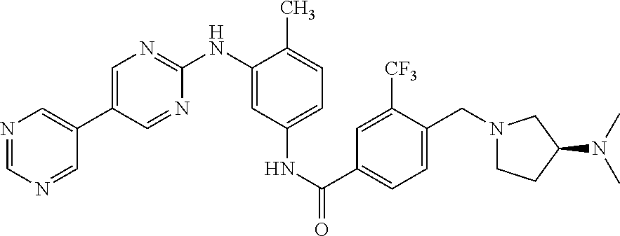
N1=CN=CC(C2=CN=C(NC3=CC(NC(C4=CC=C(CN5CCC(N(C)C)C5)C([CF3])=C4)=O)=CC=C3C)N=C2)=C1
